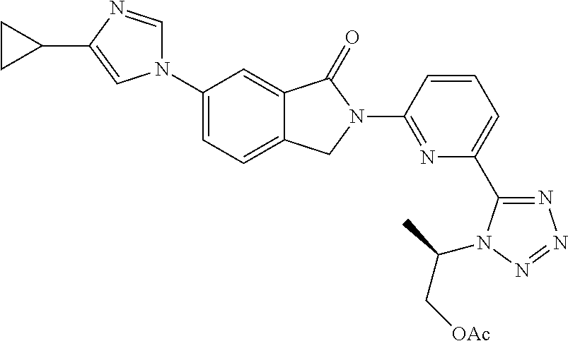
N1(C2=CC=C3C(=C2)C(=O)N(C2=NC(C4=NN=NN4C(C)C[OAc])=CC=C2)C3)C=NC(C2CC2)=C1
